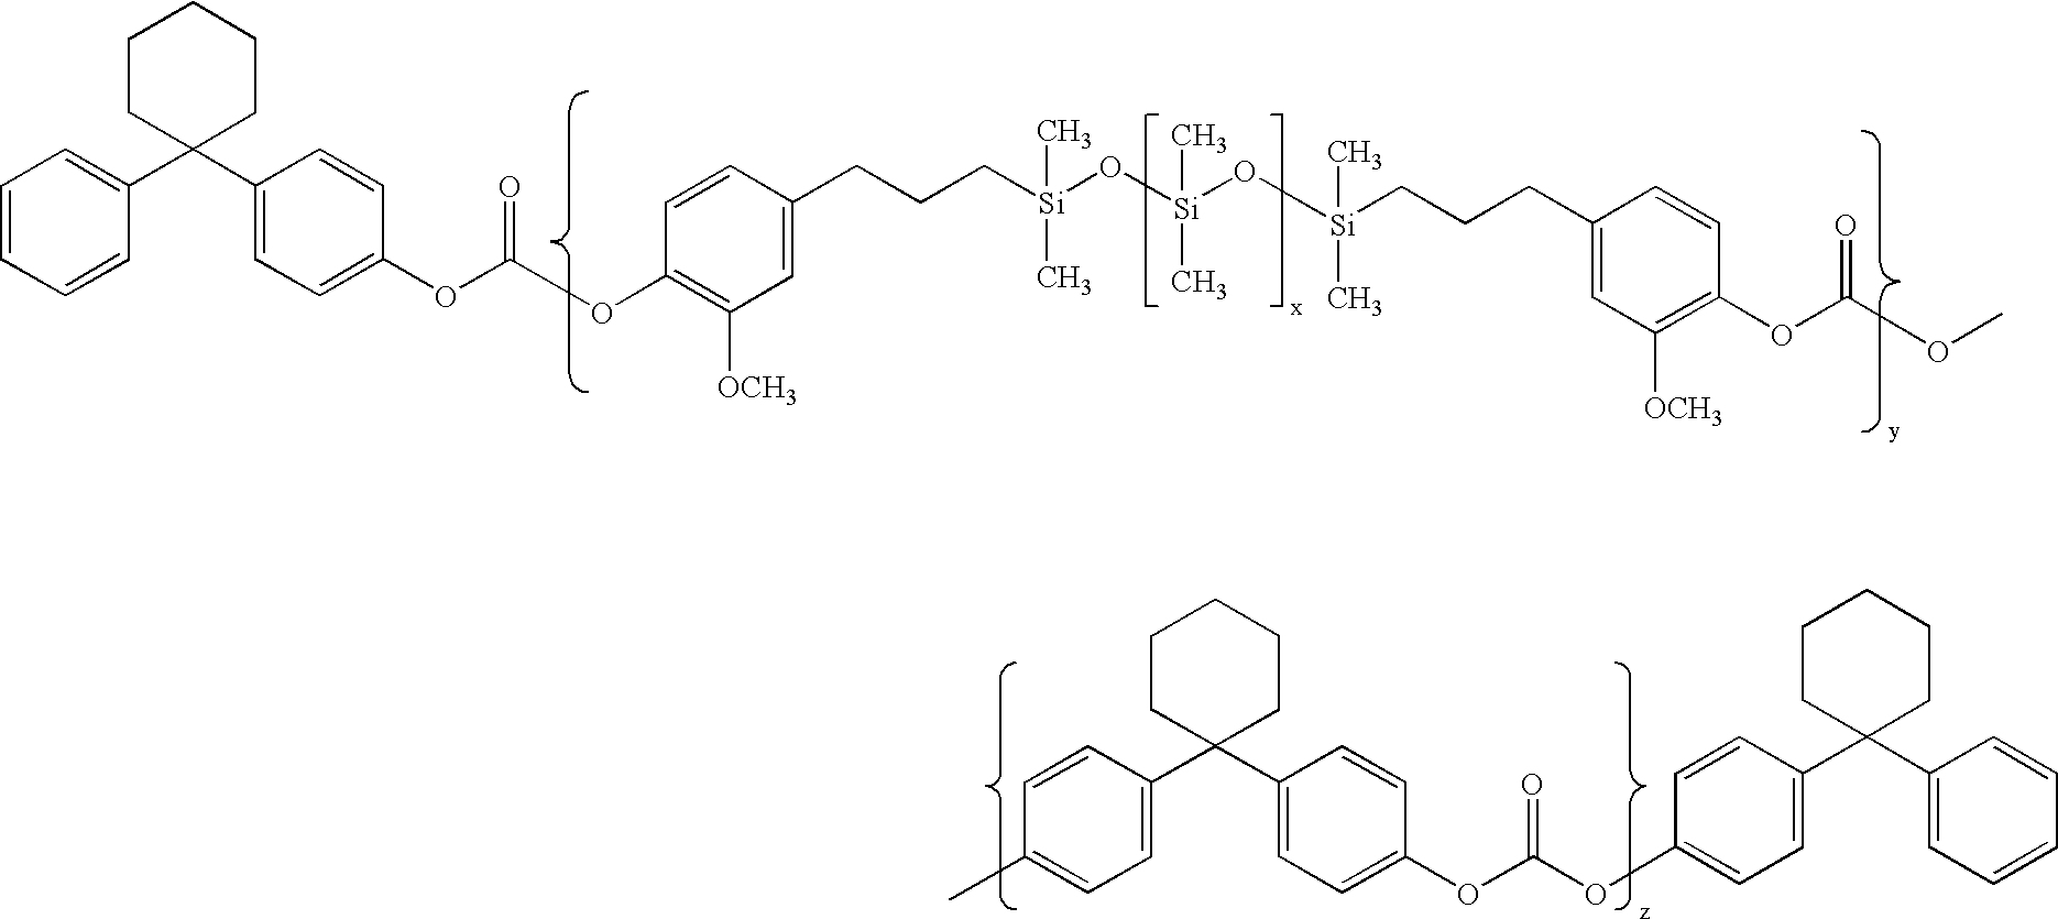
C1=CC=CC(C2(C3=CC=C(OC(=O)OC4=C([OCH3])C=C(CCC[Si](C)(C)O[Si](C)(C)O[Si](CCCC5=CC([OCH3])=C(OC(=O)OC)C=C5)(C)C)C=C4)C=C3)CCCCC2)=C1.C1=C(C)C=CC(C2(C3=CC=C(OC(=O)OC4=CC=C(C5(C6=CC=CC=C6)CCCCC5)C=C4)C=C3)CCCCC2)=C1
